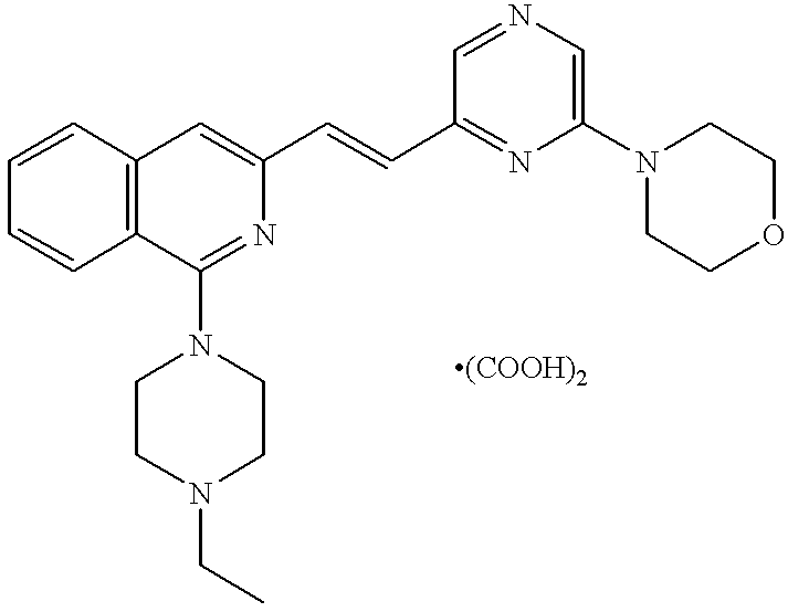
C1=CC2=C(C=C1)C(N1CCN(CC)CC1)=NC(C=CC1=NC(N3CCOCC3)=CN=C1)=C2
